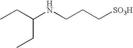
CCC(CC)NCCC[SO3H]
